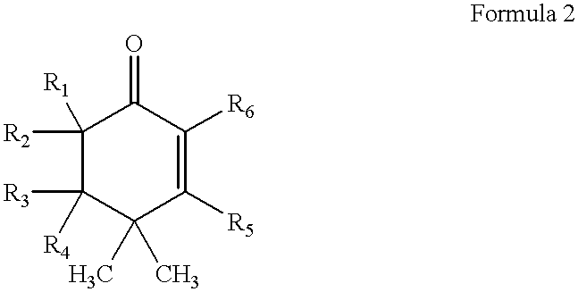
C1([R2])([R1])C([R3])([R4])C(C)(C)C([R5])=C([R6])C1=O
